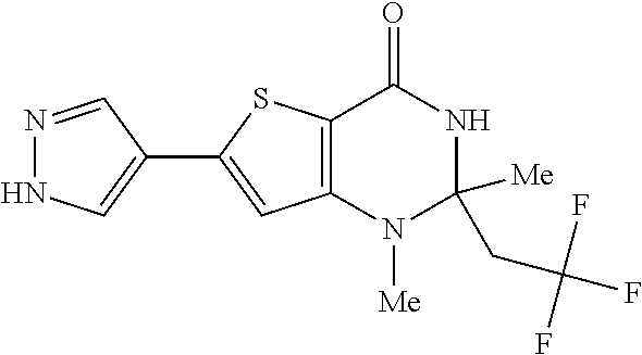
C12=C(N([Me])C(CC(F)(F)F)([Me])NC1=O)C=C(C1=CNN=C1)S2
